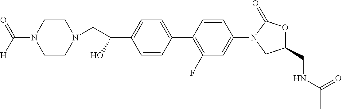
C1(C(CN2CCN(C(=O)[H])CC2)O)=CC=C(C2=C(F)C=C(N3C(=O)OC(CNC(C)=O)C3)C=C2)C=C1
